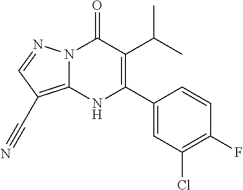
N12C(=C(C#N)C=N1)NC(C1=CC(Cl)=C(F)C=C1)=C(C(C)C)C2=O
